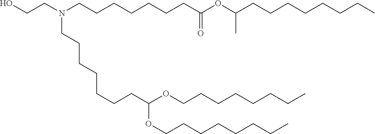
OCCN(CCCCCCCC(OC(CCCCCCCC)C)=O)CCCCCCCC(OCCCCCCCC)OCCCCCCCC
